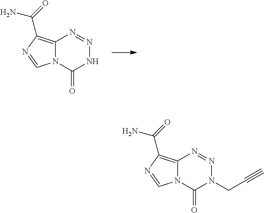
C12=C(C(=O)N)N=CN1C(=O)NN=N2.C12=C(C(=O)N)N=CN1C(=O)N(CC#C)N=N2
